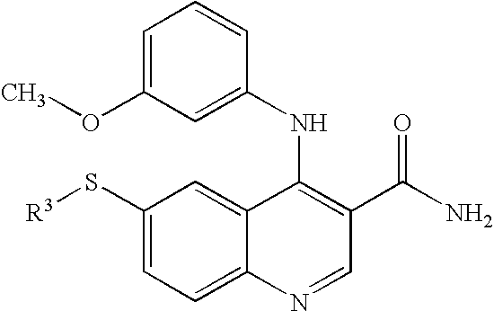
C1=C(OC)C=C(NC2=C(C(N)=O)C=NC3=CC=C(S[R3])C=C23)C=C1
